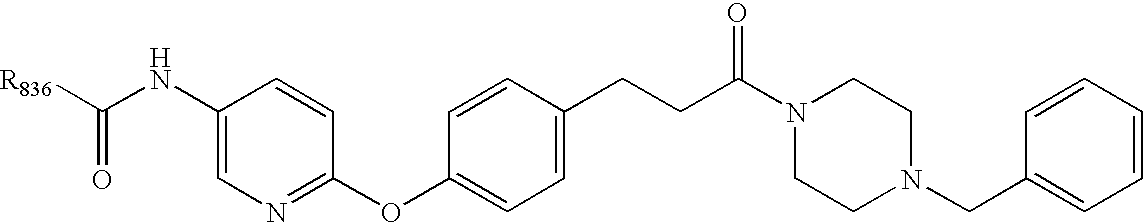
C1(NC([R836])=O)=CN=C(OC2=CC=C(CCC(N3CCN(CC4=CC=CC=C4)CC3)=O)C=C2)C=C1
